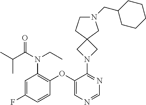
C1(OC2=C(N(C(C(C)C)=O)CC)C=C(F)C=C2)=CN=CN=C1N1CC2(C1)CCN(CC1CCCCC1)C2
